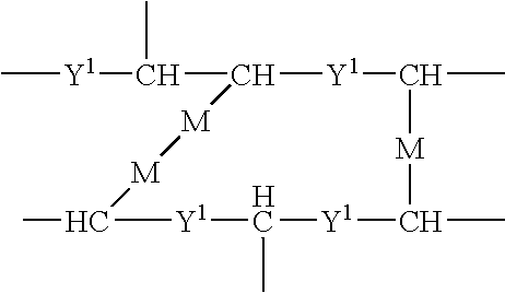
C[Y1]C(C1[Y1]C(C)[M]C(C)[Y1]C(C)[Y1]C(C)[M][M]1)C
